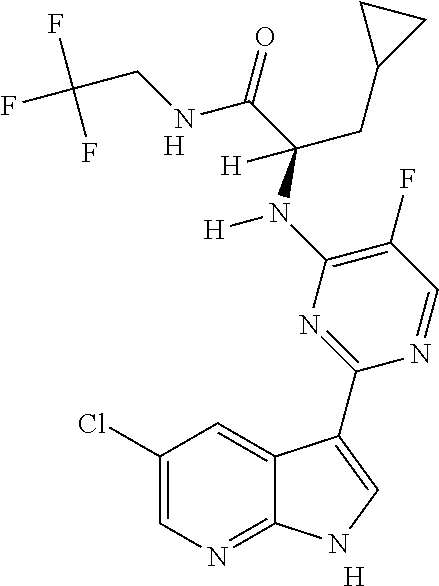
C1(F)=C(N(C(C(NCC(F)(F)F)=O)(CC2CC2)[H])[H])N=C(C2=CNC3=NC=C(Cl)C=C32)N=C1.[H].[H]
